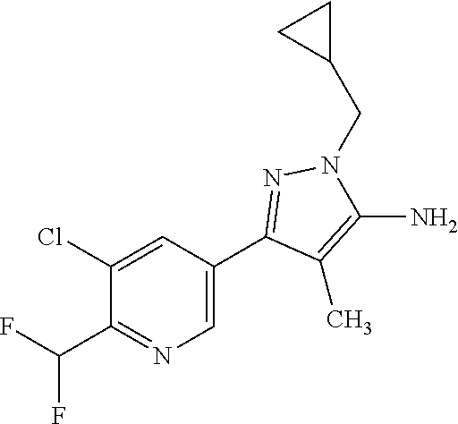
C1(Cl)=CC(C2=NN(CC3CC3)C(N)=C2C)=CN=C1C(F)F
